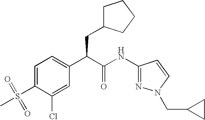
C1=C(S(=O)(C)=O)C(Cl)=CC(C(C(NC2=NN(CC3CC3)C=C2)=O)CC2CCCC2)=C1
